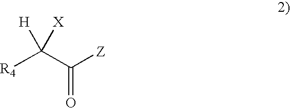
[R4]C(C([Z])=O)([H])[X]
